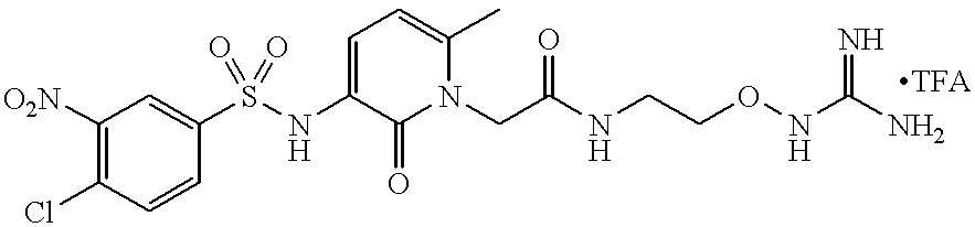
C1=CC(S(NC2=CC=C(C)N(CC(=O)NCCONC(N)=N)C2=O)(=O)=O)=CC([O2N])=C1Cl
